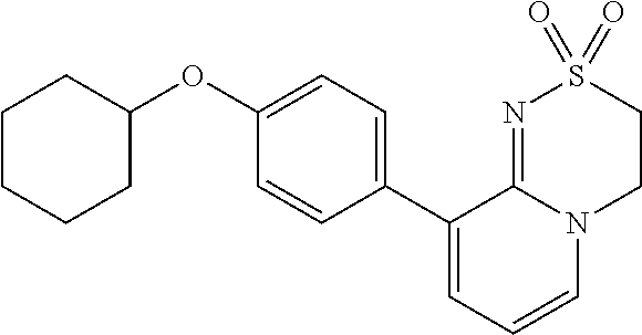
C1(C2=CC=CN3C2=NS(=O)(=O)CC3)=CC=C(OC2CCCCC2)C=C1
